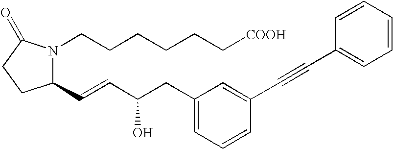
C1(C=CC(CC2=CC=CC(C#CC3=CC=CC=C3)=C2)O)N(CCCCCC[COOH])C(=O)CC1
